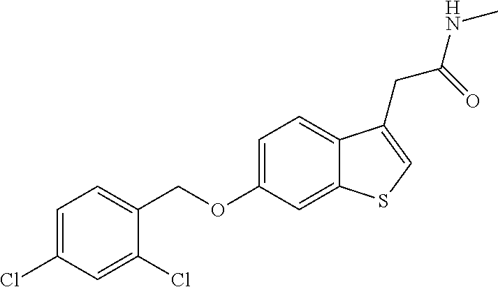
C(OC1=CC=C2C(=C1)SC=C2CC(NC)=O)C1=CC=C(Cl)C=C1Cl
